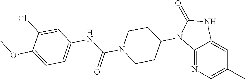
C1CN(C(NC2=CC=C(OC)C(Cl)=C2)=O)CCC1N1C(=O)NC2=CC(C)=CN=C12
